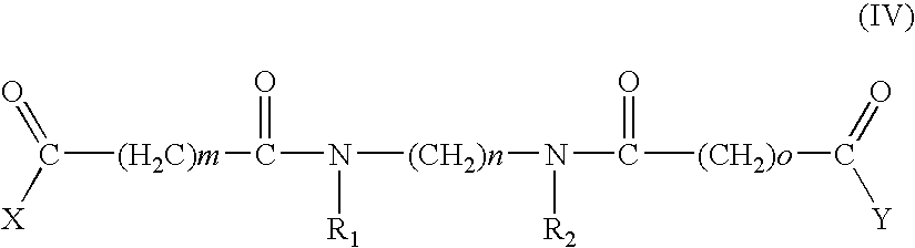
C([(H2C)m]C(N([(CH2)n]N(C([(CH2)o]C([Y])=O)=O)[R2])[R1])=O)([X])=O
